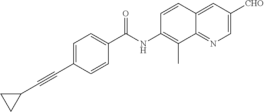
C1(C#CC2=CC=C(C(NC3=C(C)C4=NC=C([CHO])C=C4C=C3)=O)C=C2)CC1
